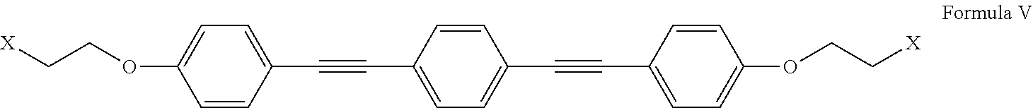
C1=CC(C#CC2=CC=C(C#CC3=CC=C(OCC[X])C=C3)C=C2)=CC=C1OCC[X]
